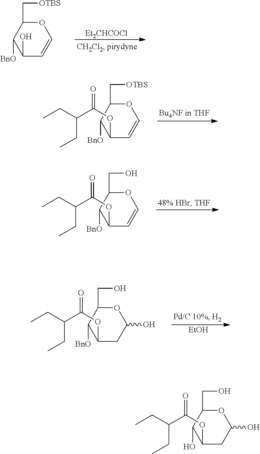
O1C(C[OTBS])C([BnO])C(OC(C(CC)CC)=O)C=C1.O1C(CO)C([BnO])C(OC(C(CC)CC)=O)C=C1.O1C(C[OTBS])C([BnO])C(O)C=C1.[Et2CHCOCl].[EtOH].O1C(CO)C([BnO])C(OC(C(CC)CC)=O)CC1O.O1C(CO)C(O)C(OC(C(CC)CC)=O)CC1O
